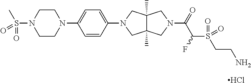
C12(C)C(C)(CN(C3=CC=C(N4CCN(S(=O)(=O)C)CC4)C=C3)C1)CN(C(=O)C(S(=O)(=O)CCN)F)C2.Cl
